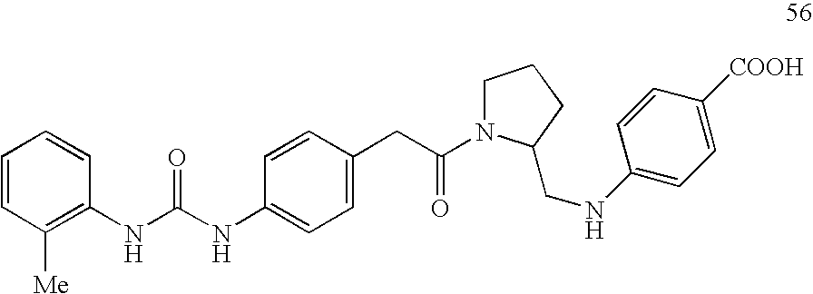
C1=CC([Me])=C(NC(NC2=CC=C(CC(=O)N3CCCC3CNC3=CC=C([COOH])C=C3)C=C2)=O)C=C1
